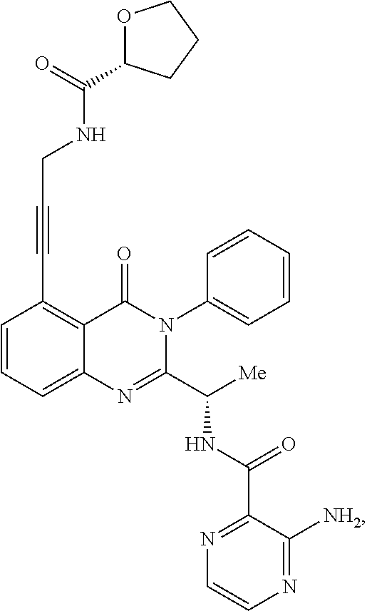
C1=CC=C2C(=C1C#CCNC(=O)C1OCCC1)C(=O)N(C1=CC=CC=C1)C(C([Me])NC(C1=NC=CN=C1[NH2])=O)=N2
